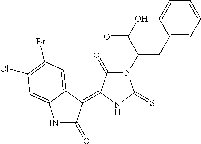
C1(CC(C(O)=O)N2C(=O)C(=C3C(=O)NC4=CC(Cl)=C(Br)C=C34)NC2=S)=CC=CC=C1
